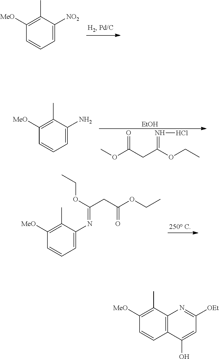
CC1=C([MeO])C=CC=C1[NO2].O=C(CC(OCC)=NCl)OC.[EtOH].CC1=C([MeO])C=CC=C1N.CC1=C([MeO])C=CC=C1N=C(CC(OCC)=O)OCC.CC1=C([MeO])C=CC2=C1N=C([OEt])C=C2O
